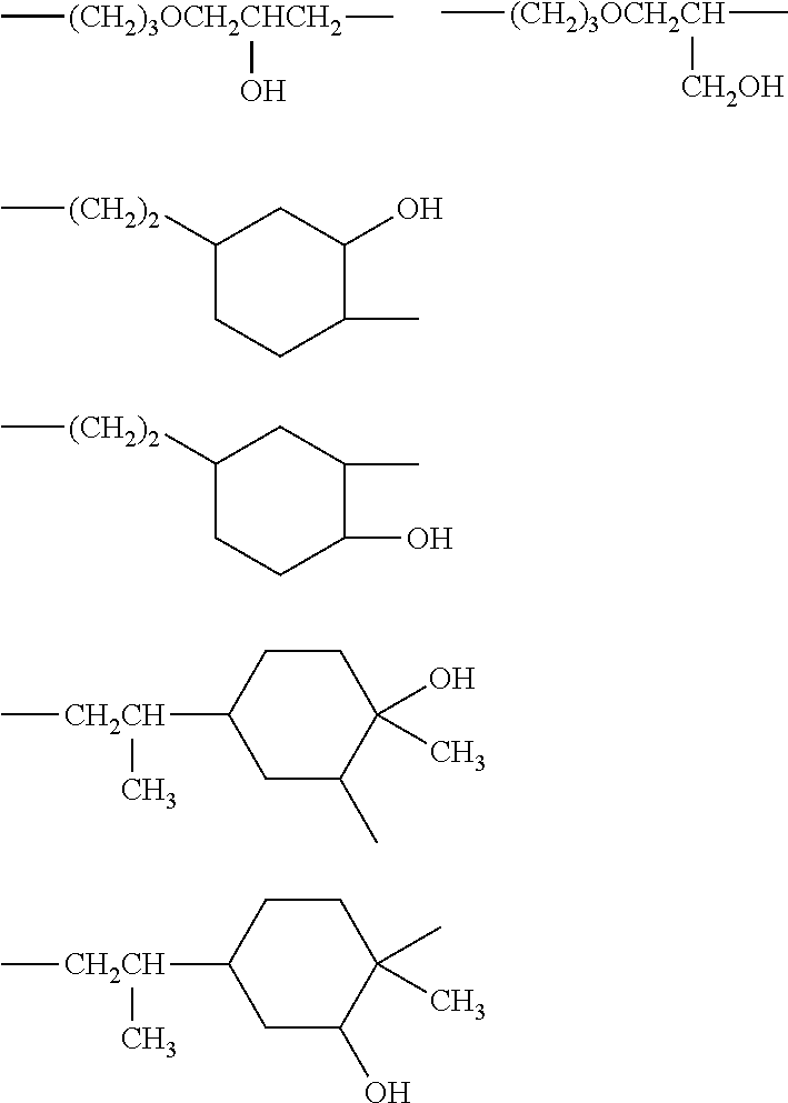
C[(CH2)3OCH2CHCH2](C)O.C[(CH2)3OCH2CH]([CH2OH])C.C1([(CH2)2]C)CCC(C)C(O)C1.C1([(CH2)2]C)CCC(O)C(C)C1.C1C(C)C(C)(O)CCC1[CH2CH](C)C.C1C(O)C(C)(C)CCC1[CH2CH](C)C
